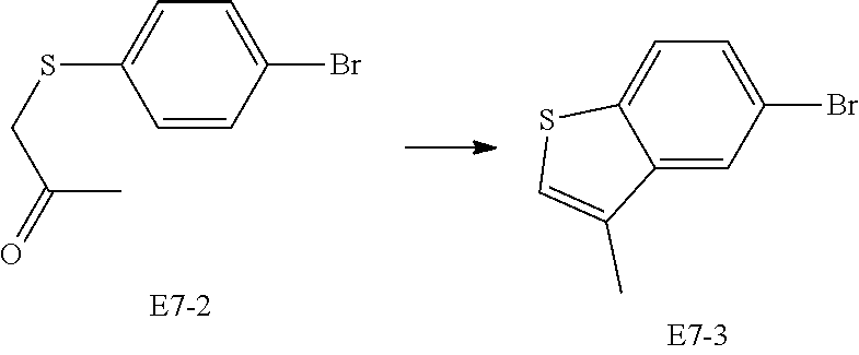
C1=CC(Br)=CC=C1SCC(C)=O.C12=CC(Br)=CC=C1SC=C2C
